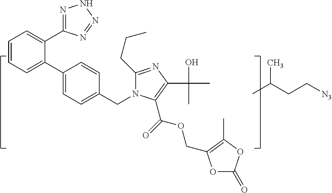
C1=CC=C(C2=CC=C(CN3C(CCC)=NC(C(C)(O)C)=C3C(OCC3=C(C)OC(=O)O3)=O)C=C2)C(C2=NNN=N2)=C1.CC(C)CC[N3]
